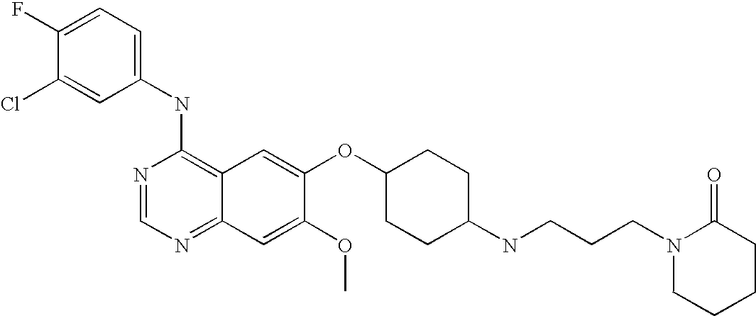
C1=C(Cl)C(F)=CC=C1NC1=C2C(=NC=N1)C=C(OC)C(OC1CCC(NCCCN3CCCCC3=O)CC1)=C2
